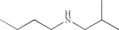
C(CNCC(C)C)CC
